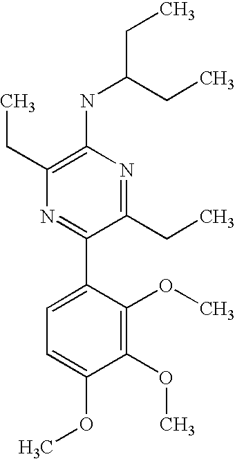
C1(NC(CC)CC)=C(CC)N=C(C2=CC=C(OC)C(OC)=C2OC)C(CC)=N1
